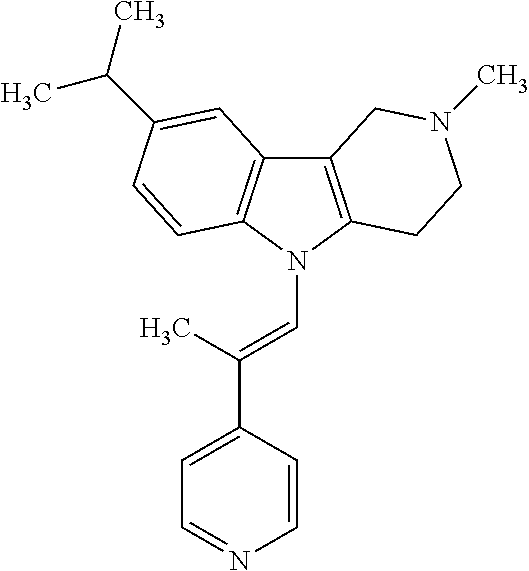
C12=C(N(C=C(C3=CC=NC=C3)C)C3=C1C=C(C(C)C)C=C3)CCN(C)C2
